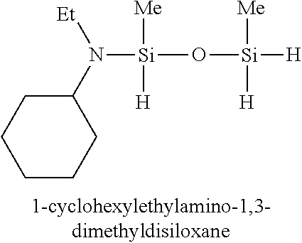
N([Si](O[Si]([H])([Me])[H])([Me])[H])([Et])C1CCCCC1
